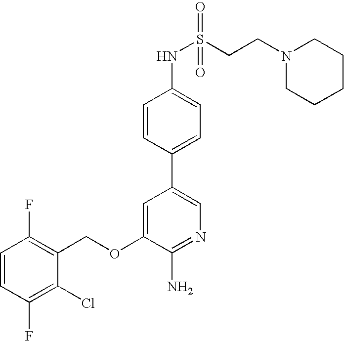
C1=CC(F)=C(Cl)C(COC2=CC(C3=CC=C(NS(CCN4CCCCC4)(=O)=O)C=C3)=CN=C2N)=C1F
